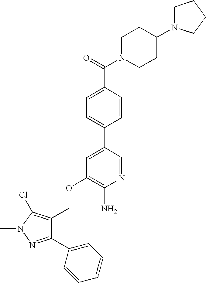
C(OC1=C(N)N=CC(C2=CC=C(C(=O)N3CCC(N4CCCC4)CC3)C=C2)=C1)C1=C(Cl)N(C)N=C1C1=CC=CC=C1
